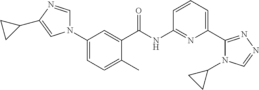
C1(N2C=NC(C3CC3)=C2)=CC=C(C)C(C(NC2=NC(C3=NN=CN3C3CC3)=CC=C2)=O)=C1
